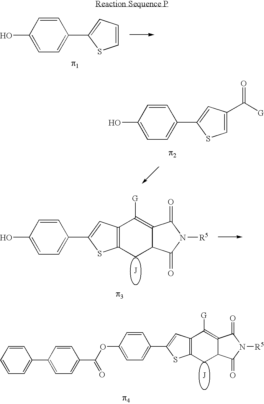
C1=CC(O)=CC=C1C1=CC=CS1.C1=CC(O)=CC=C1C1=CC(C([G])=O)=CS1.C1=CC(O)=CC=C1C1=CC2=C(S1)CC1C(=C2[G])C(=O)N([R5])C1=O.C1=CC(OC(C2=CC=C(C3=CC=CC=C3)C=C2)=O)=CC=C1C1=CC2=C(S1)CC1C(=C2[G])C(=O)N([R5])C1=O
